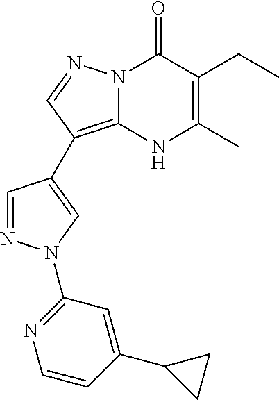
C1=NN(C2=NC=CC(C3CC3)=C2)C=C1C1=C2N(C(=O)C(CC)=C(C)N2)N=C1
